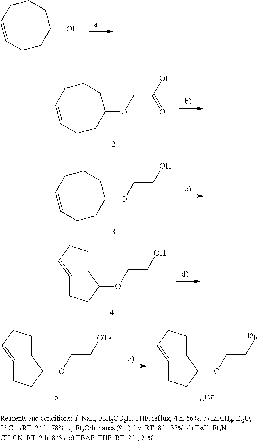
C1C=CCCC(O)CC1.C1C=CCCC(OCC(O)=O)CC1.C1C=CCCC(OCCO)CC1.O(CCO)C1CCCC=CCC1.O(CC[OTs])C1CCCC=CCC1.O(CC[19F])C1CCCC=CCC1
